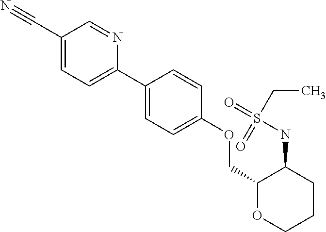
C1(C2=CC=C(C#N)C=N2)=CC=C(OCC2OCCCC2NS(CC)(=O)=O)C=C1
